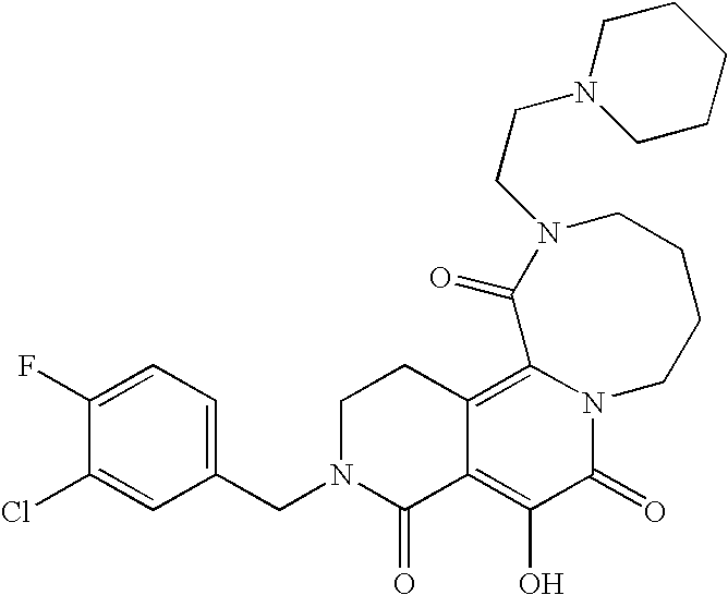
C1(CN2C(=O)C3=C(O)C(=O)N4C(=C3CC2)C(=O)N(CCN2CCCCC2)CCCC4)=CC=C(F)C(Cl)=C1
